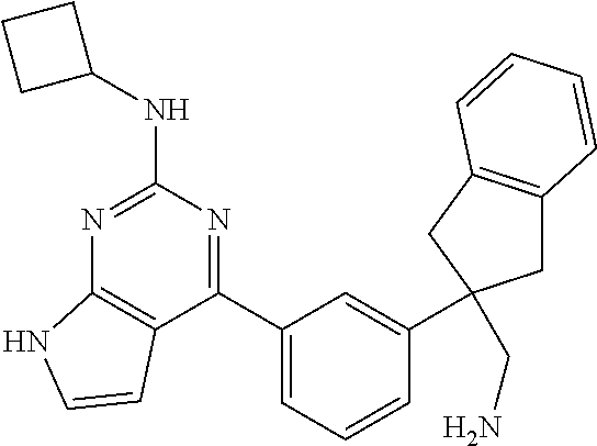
C1(C2=NC(NC3CCC3)=NC3=C2C=CN3)=CC=CC(C2(CN)CC3=C(C2)C=CC=C3)=C1
